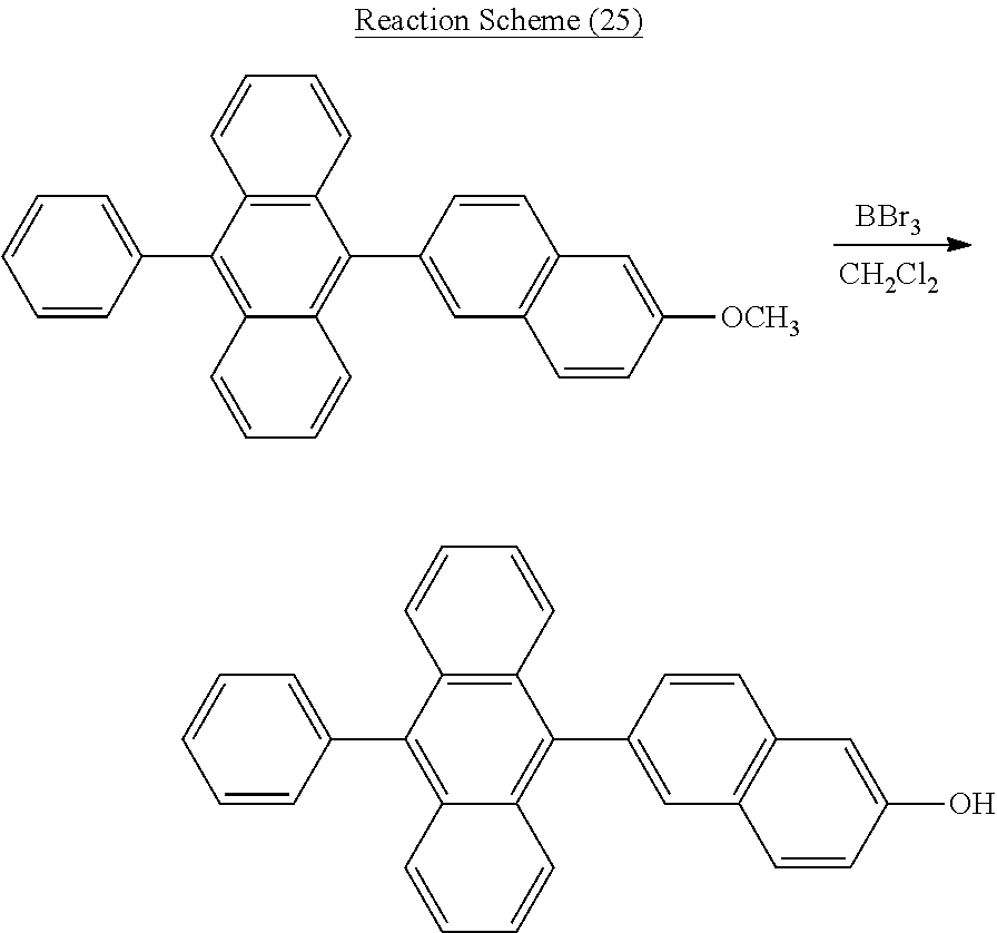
[CH2Cl2].[BBr3].C12=C(C(C3=CC4=C(C=C3)C=C([OCH3])C=C4)=C3C(=C1C1=CC=CC=C1)C=CC=C3)C=CC=C2.C12=C(C(C3=CC4=C(C=C3)C=C(O)C=C4)=C3C(=C1C1=CC=CC=C1)C=CC=C3)C=CC=C2
